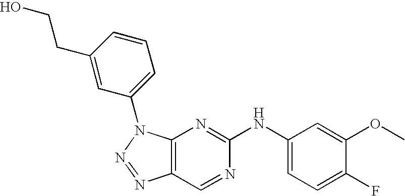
C12=C(N(C3=CC=CC(CCO)=C3)N=N1)N=C(NC1=CC=C(F)C(OC)=C1)N=C2
